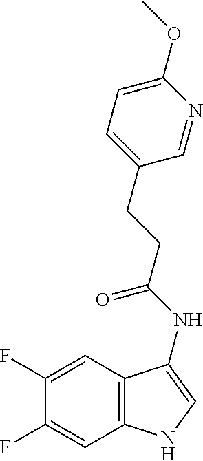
C1(F)=CC2=C(C=C1F)NC=C2NC(=O)CCC1=CC=C(OC)N=C1
